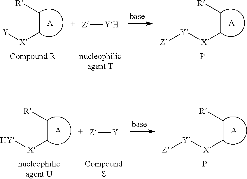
C(C[X][Y])[R].[A].C(C[X][Y][Z])[R].[A].[Z][YH].P.C(C[X][HY])[R].[A].C(C[X][Y][Z])[R].[A].[Z][Y].P
